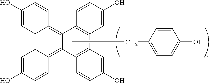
C12=C3C(=C4C(=C1C=CC(O)=C2)C1=C(C2=C4C=CC(O)=C2)C=C(O)C=C1)C=CC(O)=C3.CCC1=CC=C(O)C=C1
